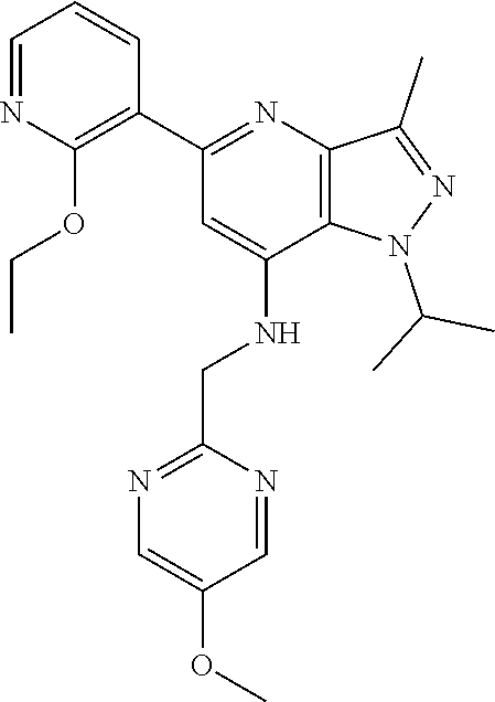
C1(C2=C(OCC)N=CC=C2)=NC2=C(C(NCC3=NC=C(OC)C=N3)=C1)N(C(C)C)N=C2C
